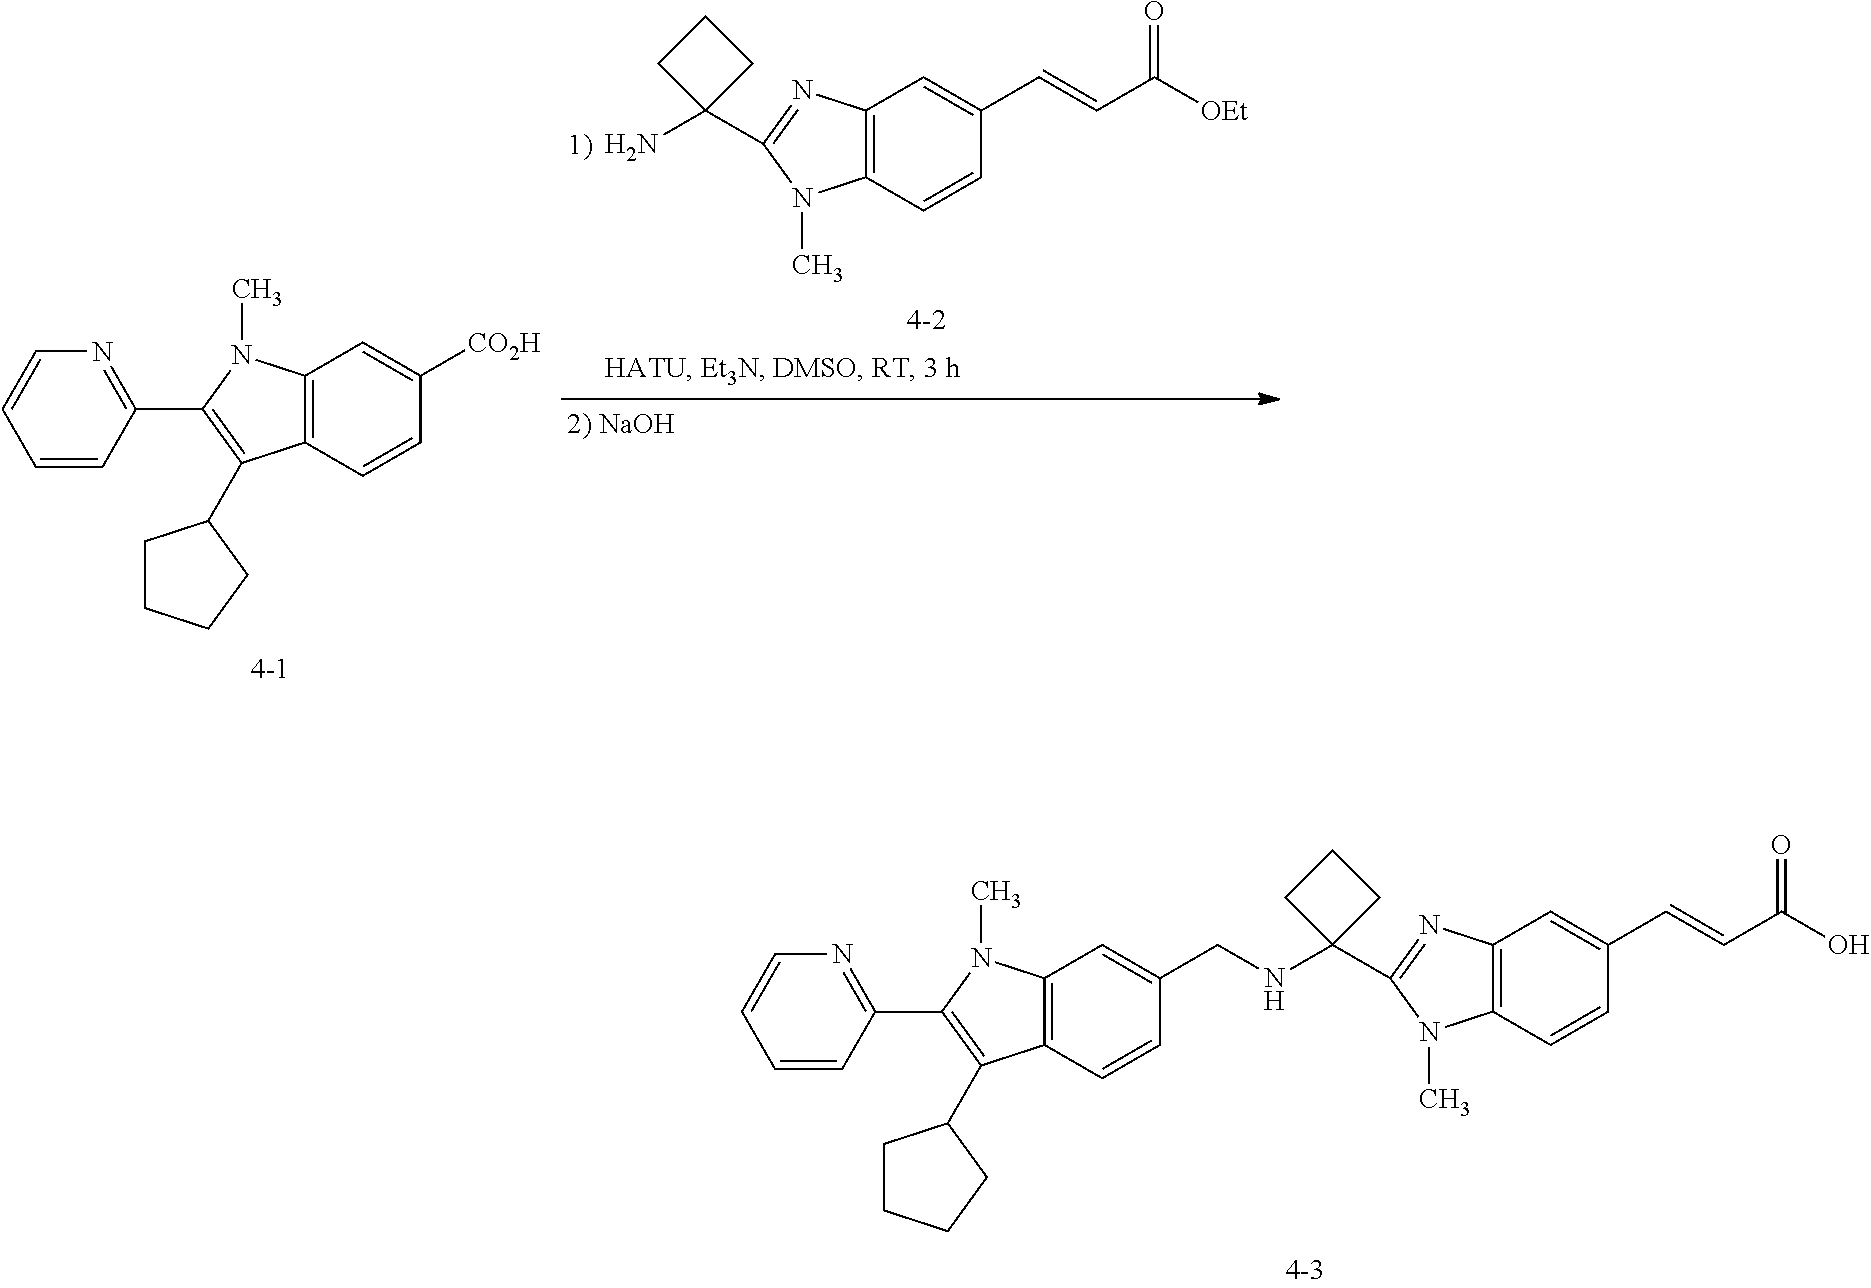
C12=C(C=CC(C=CC(O)=O)=C1)N(C)C(C1(NCC3=CC4=C(C=C3)C(C3CCCC3)=C(C3=NC=CC=C3)N4C)CCC1)=N2.[CO2H]C1=CC2=C(C=C1)C(C1CCCC1)=C(C1=NC=CC=C1)N2C.C12=C(C=CC(C=CC([OEt])=O)=C1)N(C)C(C1(N)CCC1)=N2
